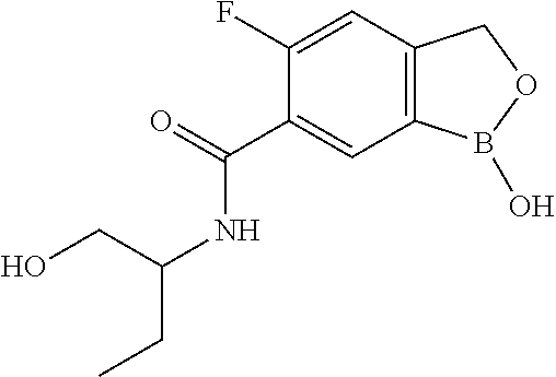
C1(F)=CC2=C(C=C1C(=O)NC(CC)CO)B(O)OC2
